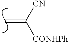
C=C([CN])[CONHPh]
